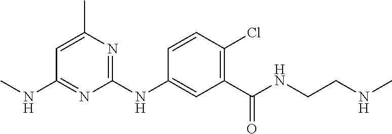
C1=CC(Cl)=C(C(NCCNC)=O)C=C1NC1=NC(C)=CC(NC)=N1
